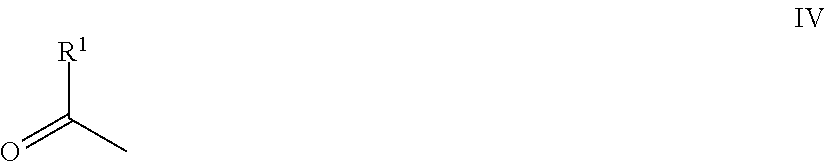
O=C(C)[R1]
